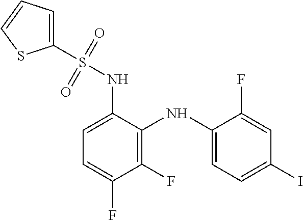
C1(NS(C2=CC=CS2)(=O)=O)=CC=C(F)C(F)=C1NC1=CC=C(I)C=C1F
